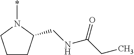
C1CC(CNC(CC)=O)N(*)C1
